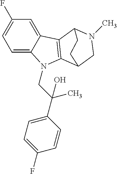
C1=C2C(=CC(F)=C1)C1=C(N2CC(C2=CC=C(F)C=C2)(C)O)C2CN(C)C1CC2
